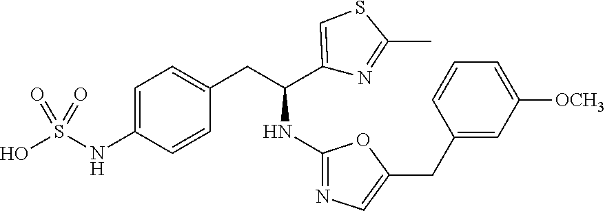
C1=C(NS(O)(=O)=O)C=CC(CC(C2=CSC(C)=N2)NC2=NC=C(CC3=CC([OCH3])=CC=C3)O2)=C1
